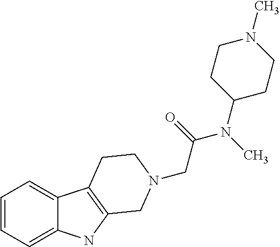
C1=CC=C2C(=C1)C1=C(N2)CN(CC(=O)N(C)C2CCN(C)CC2)CC1
